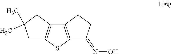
C12=C(SC3=C1CC(C)(C)C3)C(=NO)CC2
